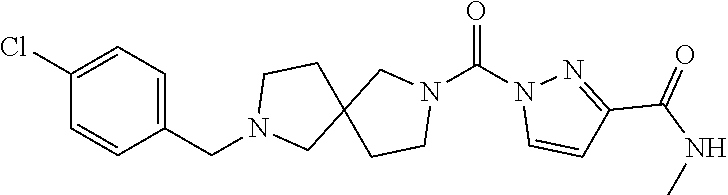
C1(Cl)=CC=C(CN2CC3(CC2)CCN(C(N2C=CC(C(NC)=O)=N2)=O)C3)C=C1
